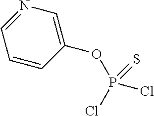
C1(OP(=S)(Cl)Cl)=CN=CC=C1
